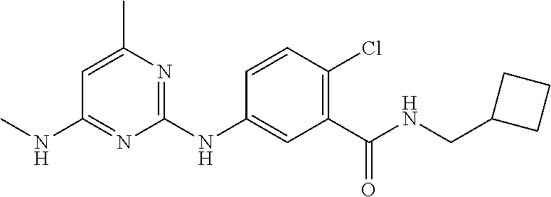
C1=CC(Cl)=C(C(NCC2CCC2)=O)C=C1NC1=NC(C)=CC(NC)=N1
